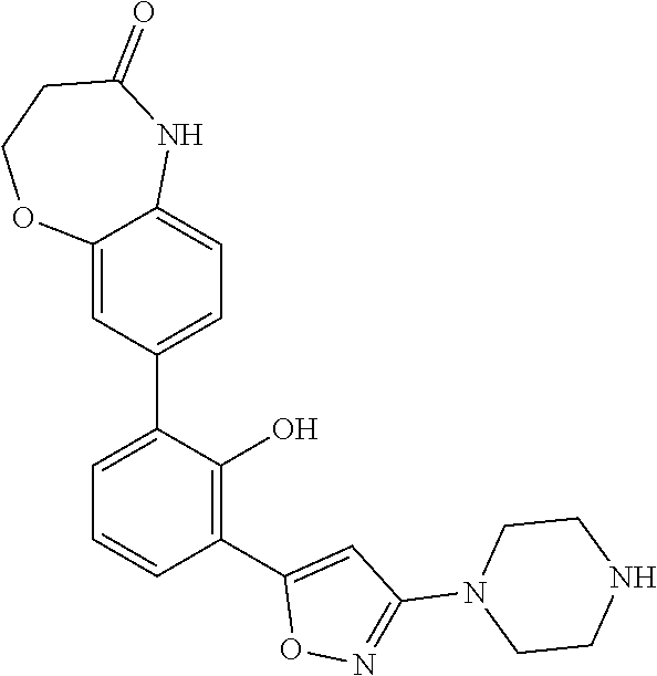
C12=CC(C3=CC=CC(C4=CC(N5CCNCC5)=NO4)=C3O)=CC=C1NC(=O)CCO2
